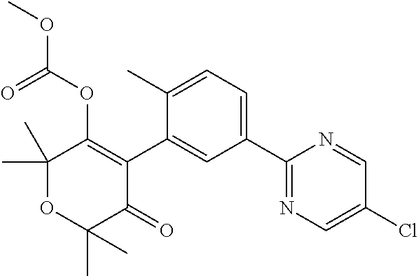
C1(C)(C)OC(C)(C)C(=O)C(C2=CC(C3=NC=C(Cl)C=N3)=CC=C2C)=C1OC(OC)=O
